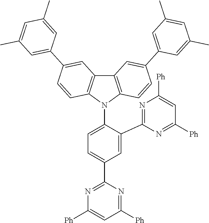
C1=C(C2=NC([Ph])=CC([Ph])=N2)C(N2C3=C(C4=C2C=CC(C2=CC(C)=CC(C)=C2)=C4)C=C(C2=CC(C)=CC(C)=C2)C=C3)=CC=C1C1=NC([Ph])=CC([Ph])=N1
